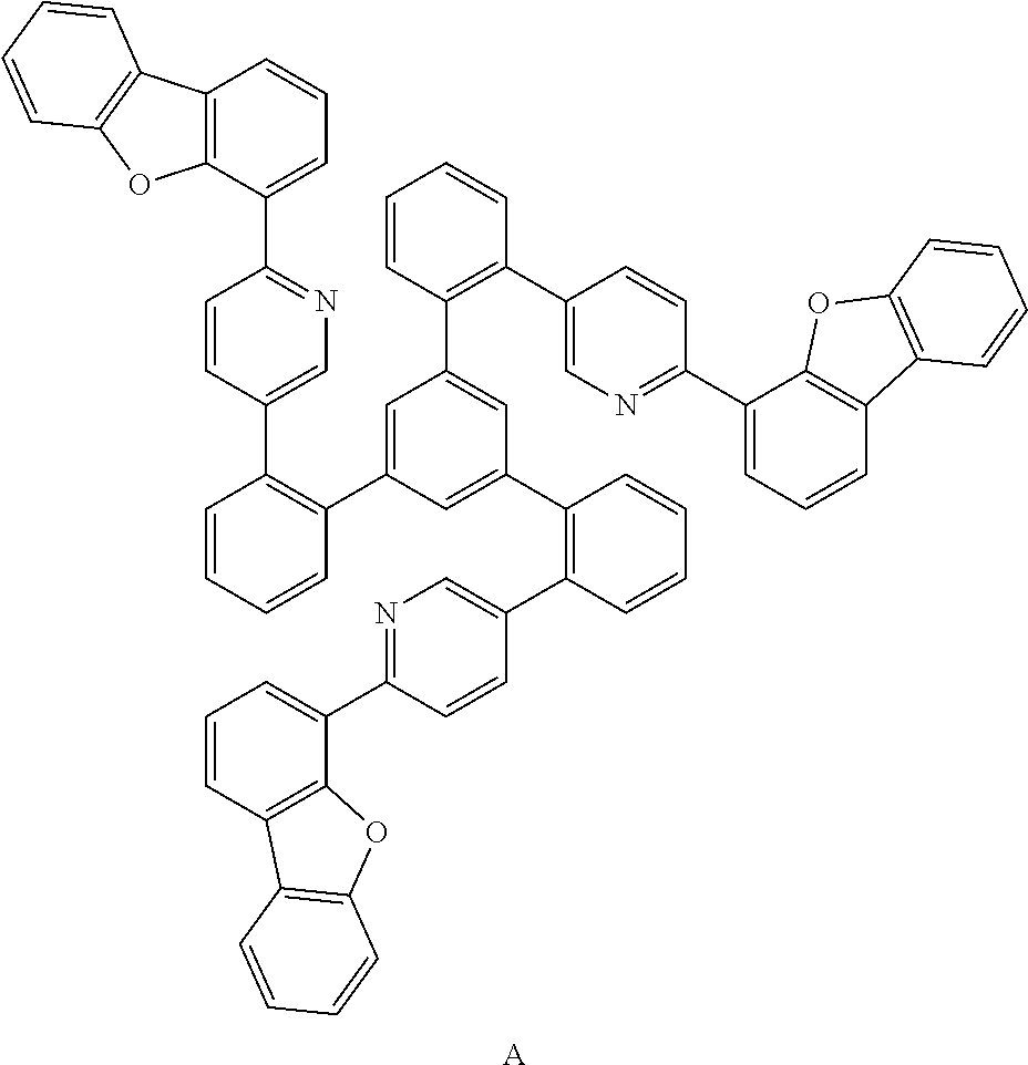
C1=CC=CC(C2=CC(C3=C(C4=CN=C(C5=CC=CC6=C5OC5=C6C=CC=C5)C=C4)C=CC=C3)=CC(C3=C(C4=CN=C(C5=CC=CC6=C5OC5=C6C=CC=C5)C=C4)C=CC=C3)=C2)=C1C1=CN=C(C2=CC=CC3=C2OC2=C3C=CC=C2)C=C1.[A]
